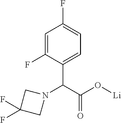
C1=C(F)C(C(C(O[Li])=O)N2CC(F)(F)C2)=CC=C1F
